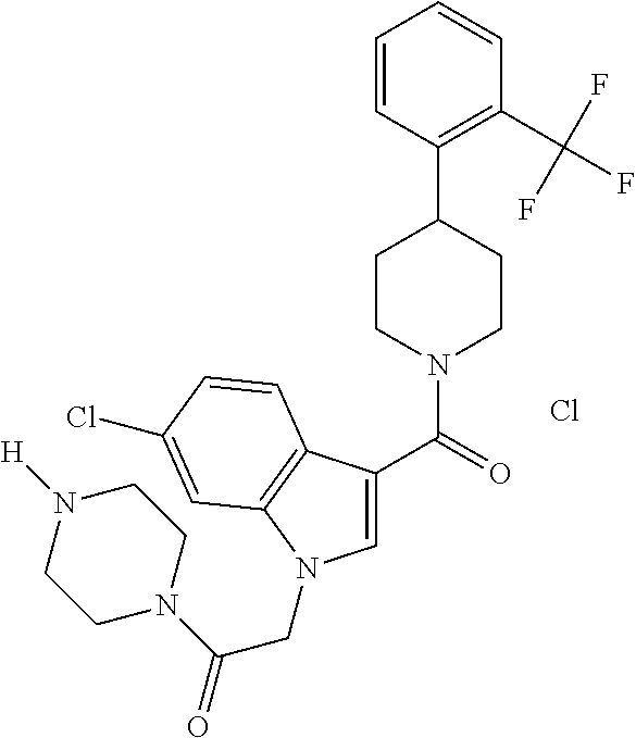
C1(C(=O)N2CCC(C3=C(C(F)(F)F)C=CC=C3)CC2)=CN(CC(N2CCN([H])CC2)=O)C2=C1C=CC(Cl)=C2.Cl
